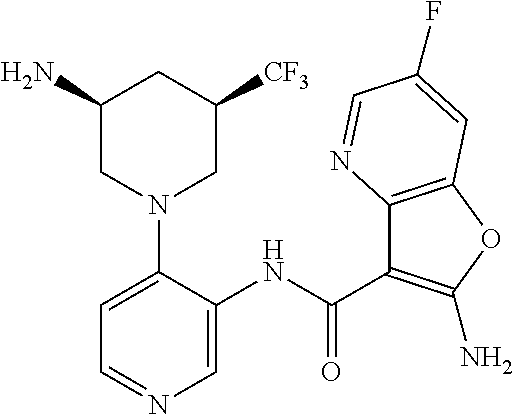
C1(N)CN(C2=CC=NC=C2NC(=O)C2=C(N)OC3=C2N=CC(F)=C3)CC([CF3])C1
